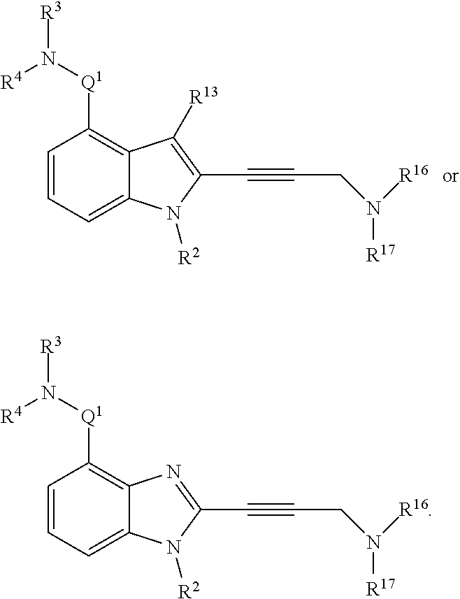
C1=CC=C2C(=C1[Q1]N([R3])[R4])N=C(C#CCN([R16])[R17])N2[R2].C1=CC=C2C(=C1[Q1]N([R3])[R4])C([R13])=C(C#CCN([R16])[R17])N2[R2]
